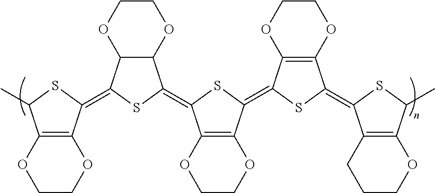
C12=C(OCCO1)C(C)SC2=C1C2C(C(=C3C4=C(C(=C5C6=C(C(=C7C8=C(C(C)S7)OCCC8)S5)OCCO6)S3)OCCO4)S1)OCCO2
